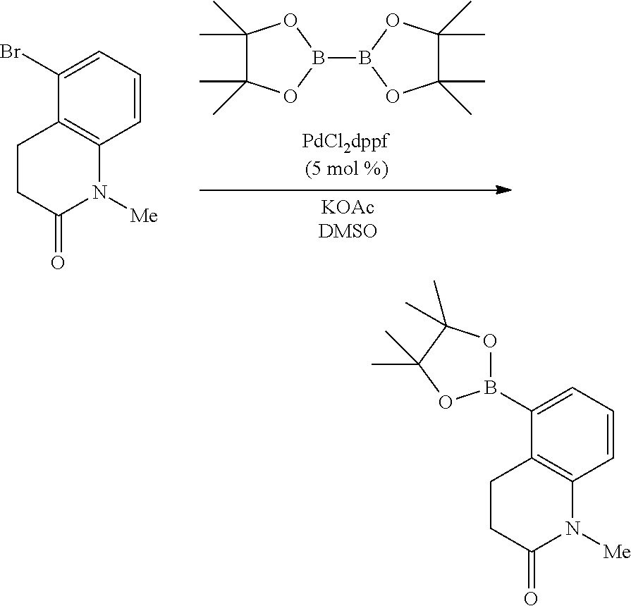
B1(B2OC(C)(C)C(C)(C)O2)OC(C)(C)C(C)(C)O1.C1=CC=C(Br)C2=C1N([Me])C(=O)CC2.C1=CC=C(B2OC(C)(C)C(C)(C)O2)C2=C1N([Me])C(=O)CC2
